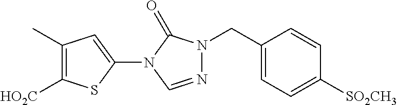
C1(C)=C([HO2C])SC(N2C=NN(CC3=CC=C([SO2CH3])C=C3)C2=O)=C1
